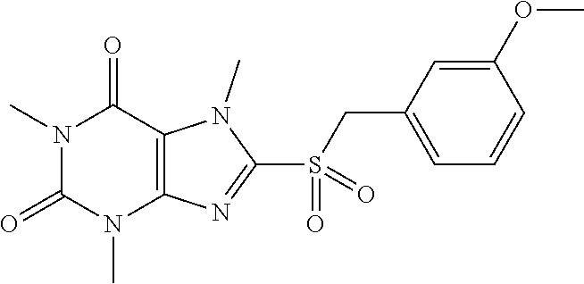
N1(C)C(=O)N(C)C2=C(C1=O)N(C)C(S(=O)(CC1=CC=CC(OC)=C1)=O)=N2
